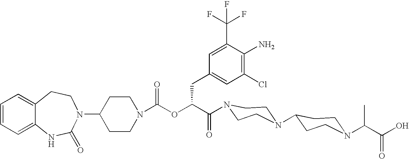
C12=CC=CC=C1NC(=O)N(C1CCN(C(OC(C(=O)N3CCN(C4CCN(C(C(O)=O)C)CC4)CC3)CC3=CC(Cl)=C(N)C(C(F)(F)F)=C3)=O)CC1)CC2
